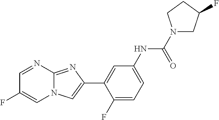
C1=NC2=NC(C3=CC(NC(N4CC(F)CC4)=O)=CC=C3F)=CN2C=C1F
